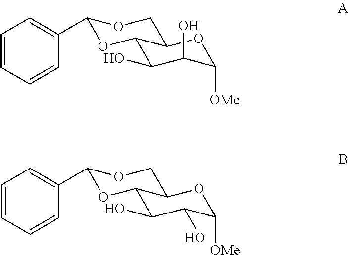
C1=CC=CC(C2OC3C(CO2)OC([OMe])C(O)C3O)=C1.C1=CC=CC(C2OC3C(CO2)OC([OMe])C(O)C3O)=C1
